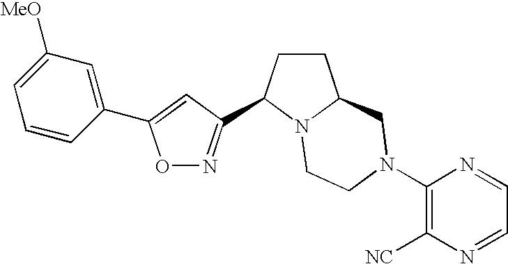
O1N=C(C2CCC3N2CCN(C2=C([NC])N=CC=N2)C3)C=C1C1=CC([MeO])=CC=C1
